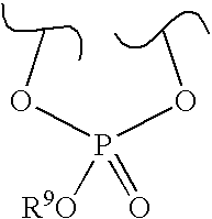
O=P(OC)(OC)[R9O]
